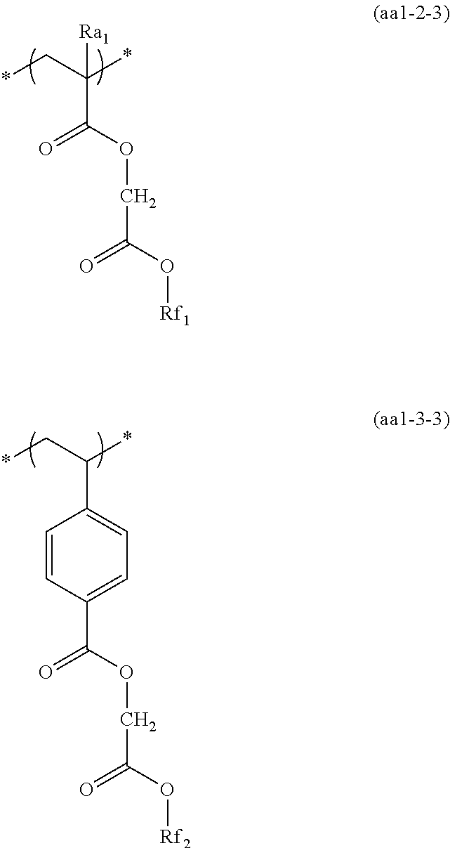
*CC(*)([Ra1])C(=O)OCC(=O)O[Rf1].*CC(*)C1=CC=C(C(=O)OCC(=O)O[Rf2])C=C1
